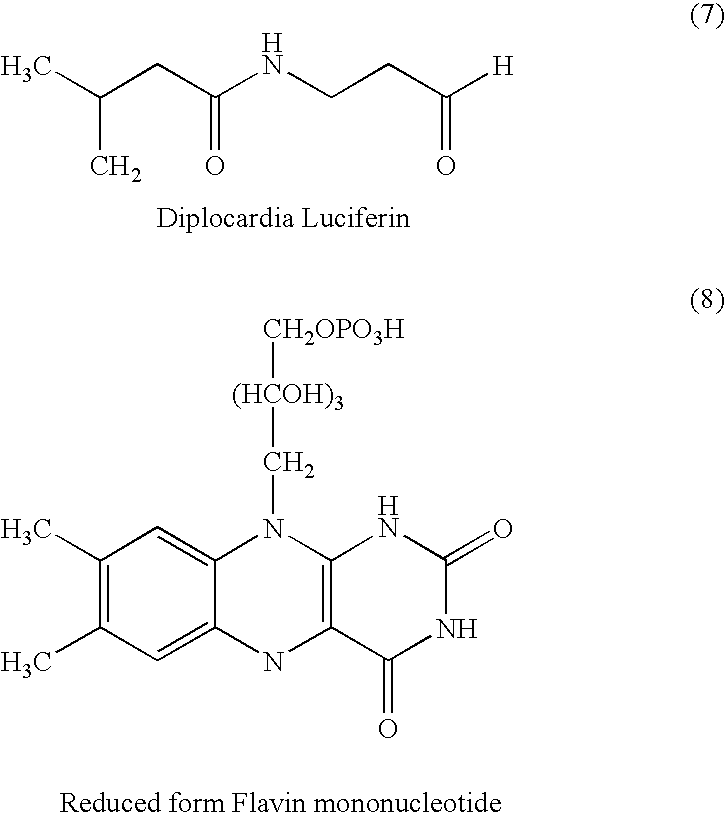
C(CC(NCCC([H])=O)=O)(C)C.C1(C)=C(C)C=C2C(=C1)N(C[(HCOH)3][CH2OPO3H])C1=C(N2)C(=O)NC(=O)N1
